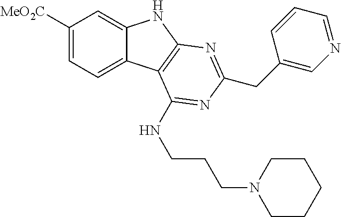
C1([MeO2C])=CC=C2C(=C1)NC1=C2C(NCCCN2CCCCC2)=NC(CC2=CN=CC=C2)=N1
